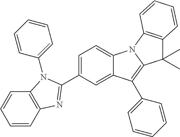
C1(C2=NC3=C(C=CC=C3)N2C2=CC=CC=C2)=CC=C2C(=C1)C(C1=CC=CC=C1)=C1N2C2=C(C1(C)C)C=CC=C2
